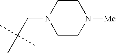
C1CN(CC(C)(C)C)CCN1[Me]
